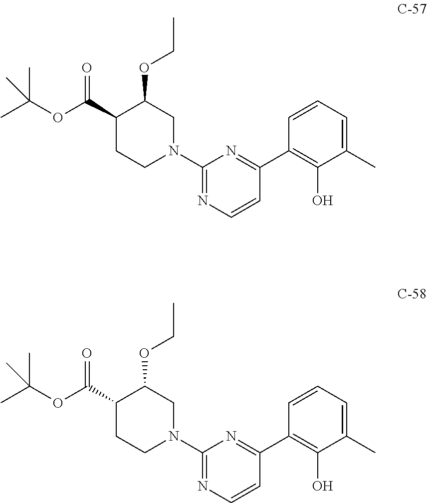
C1(C(OC(C)(C)C)=O)CCN(C2=NC=CC(C3=C(O)C(C)=CC=C3)=N2)CC1OCC.C1(C(OC(C)(C)C)=O)CCN(C2=NC=CC(C3=C(O)C(C)=CC=C3)=N2)CC1OCC
